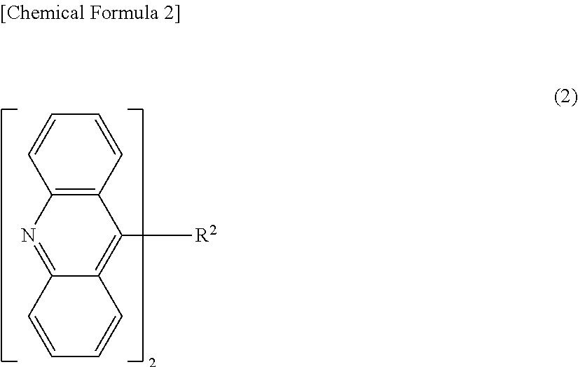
C1=CC2=C(C=C1)C([R2])=C1C(=N2)C=CC=C1
